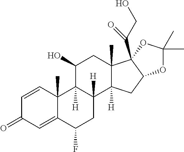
C1=CC2(C)C(=CC1=O)C(F)CC1([H])C2([H])C(O)CC2(C)C1([H])CC1C2(C(CO)=O)OC(C)(C)O1
